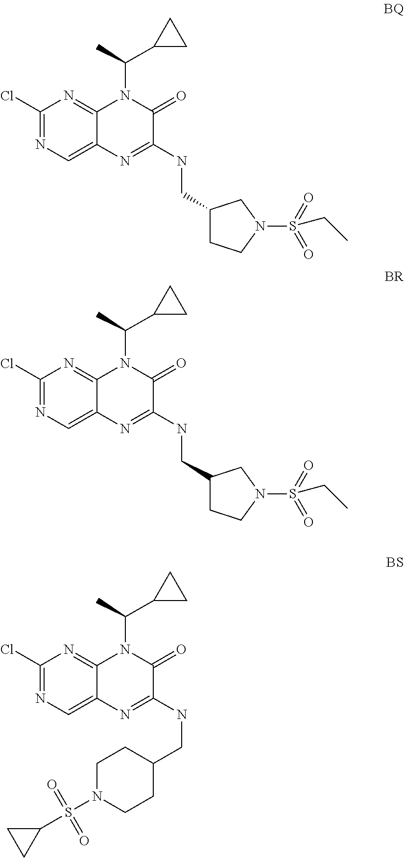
C1(Cl)=NC=C2C(=N1)N(C(C)C1CC1)C(=O)C(NCC1CCN(S(CC)(=O)=O)C1)=N2.C1(Cl)=NC=C2C(=N1)N(C(C)C1CC1)C(=O)C(NCC1CCN(S(CC)(=O)=O)C1)=N2.C1(Cl)=NC=C2C(=N1)N(C(C)C1CC1)C(=O)C(NCC1CCN(S(C3CC3)(=O)=O)CC1)=N2
